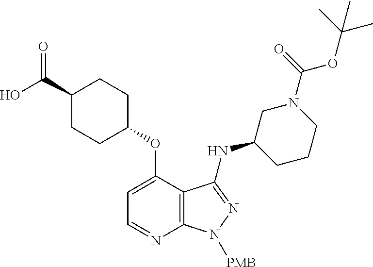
C1(C(O)=O)CCC(OC2=CC=NC3=C2C(NC2CCCN(C(=O)OC(C)(C)C)C2)=NN3[PMB])CC1
